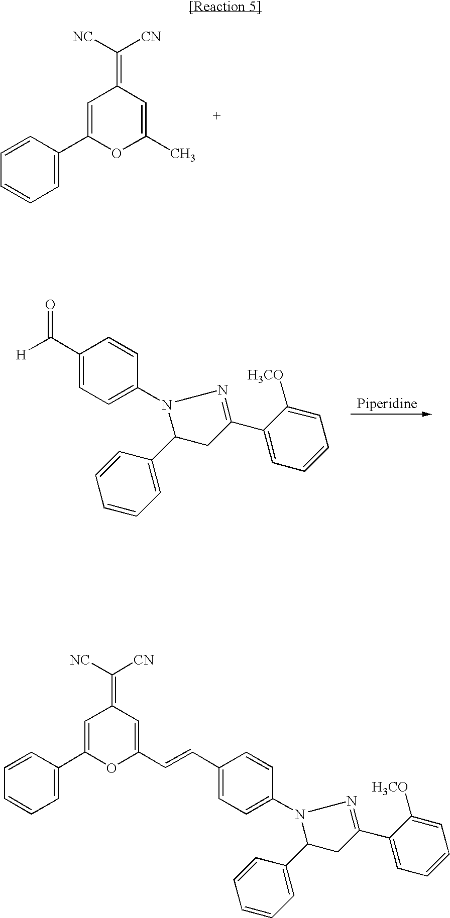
C1=C(C2=CC=CC=C2)OC(C)=CC1=C([CN])[NC].C1(C([H])=O)=CC=C(N2C(C3=CC=CC=C3)CC(C3=CC=CC=C3[H3CO])=N2)C=C1.C1=C(C2=CC=CC=C2)OC(C=CC2=CC=C(N3C(C4=CC=CC=C4)CC(C4=CC=CC=C4[H3CO])=N3)C=C2)=CC1=C([NC])[CN]
